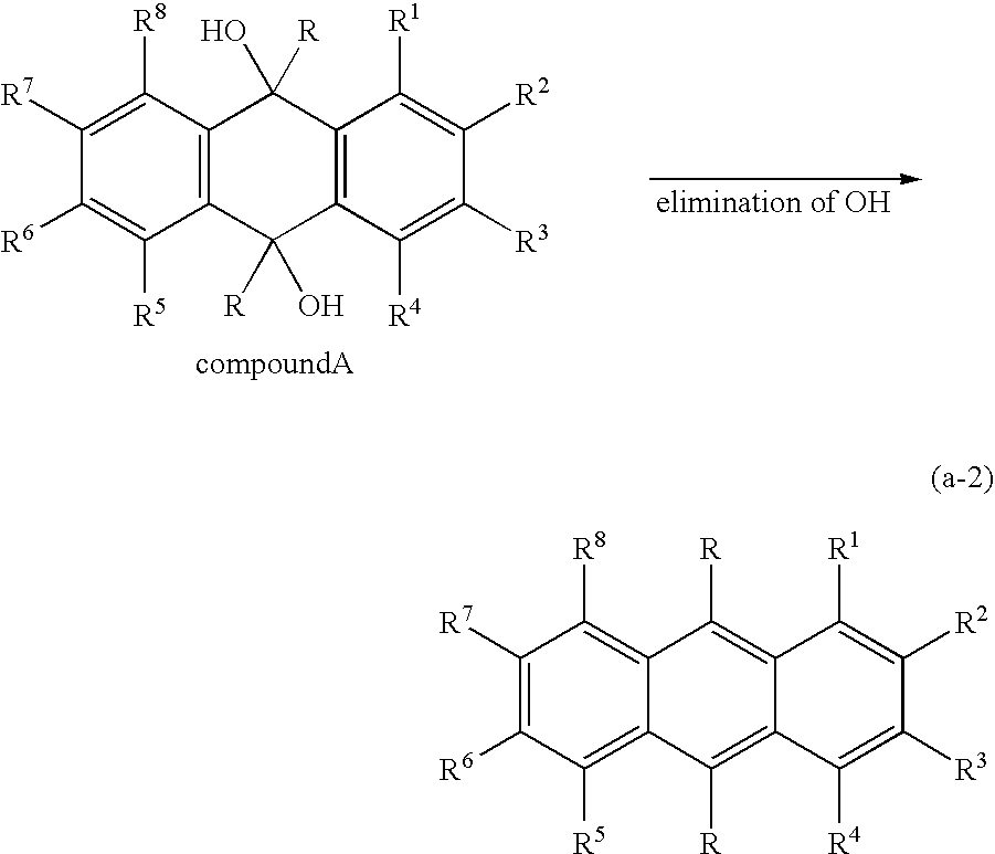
C1([R])(O)C2=C(C([R])(O)C3=C1C([R1])=C([R2])C([R3])=C3[R4])C([R5])=C([R6])C([R7])=C2[R8].C1([R])=C2C(=C([R])C3=C([R5])C([R6])=C([R7])C([R8])=C13)C([R4])=C([R3])C([R2])=C2[R1]
